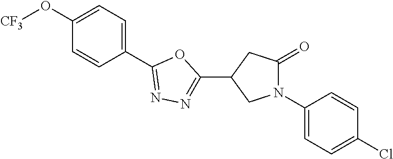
C1(O[CF3])=CC=C(C2=NN=C(C3CN(C4=CC=C(Cl)C=C4)C(=O)C3)O2)C=C1
